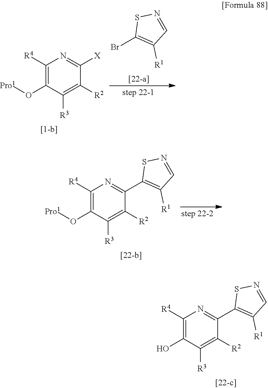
C1(Br)=C([R1])C=NS1.C1([R4])=C(O[Pro1])C([R3])=C([R2])C([X])=N1.C1([R4])=C(O)C([R3])=C([R2])C(C2=C([R1])C=NS2)=N1.C1([R4])=C(O[Pro1])C([R3])=C([R2])C(C2=C([R1])C=NS2)=N1
